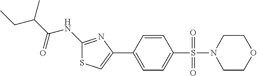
C1(NC(C(CC)C)=O)=NC(C2=CC=C(S(=O)(=O)N3CCOCC3)C=C2)=CS1
